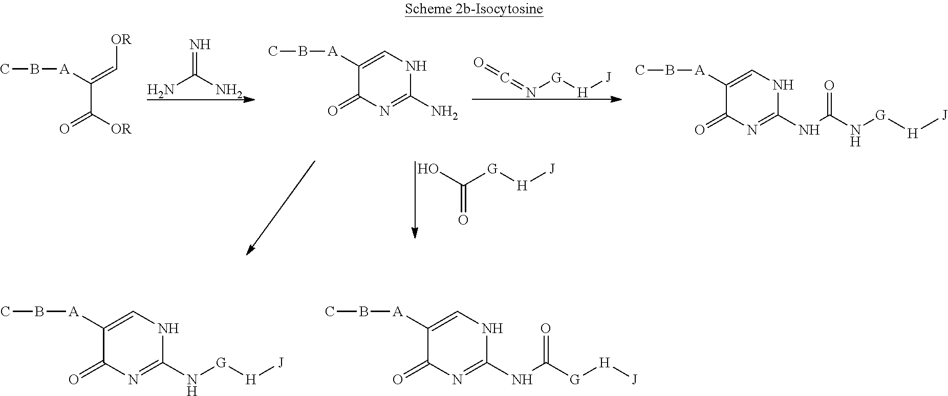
N=C(N)N.O=C(O)[G][H][J].C(=N[G][H][J])=O.C1([A]BC)=CNC(N)=NC1=O.C1([A]BC)=CNC(NC(N[G][H][J])=O)=NC1=O.C(C([OR])=O)([A]BC)=C[OR].C1([A]BC)=CNC(NC([G][H][J])=O)=NC1=O.C1([A]BC)=CNC(N[G][H][J])=NC1=O
